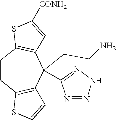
C1CC2=C(C(CCN)(C3=NNN=N3)C3=C1SC([CONH2])=C3)C=CS2
